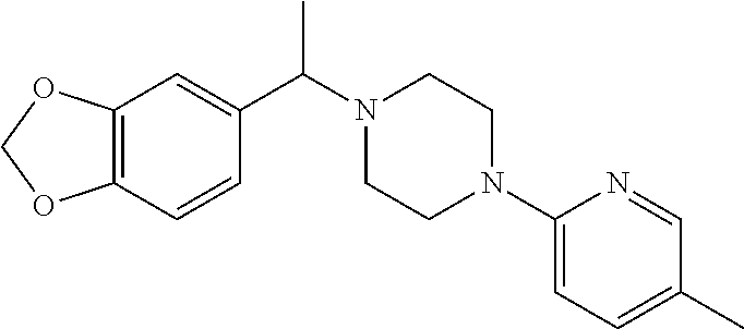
C12=C(C=CC(C(N3CCN(C4=CC=C(C)C=N4)CC3)C)=C1)OCO2
